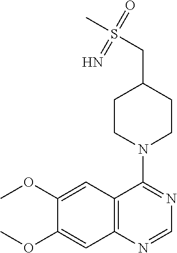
C1(OC)=CC2=C(C=C1OC)N=CN=C2N1CCC(CS(C)(=O)=N)CC1
